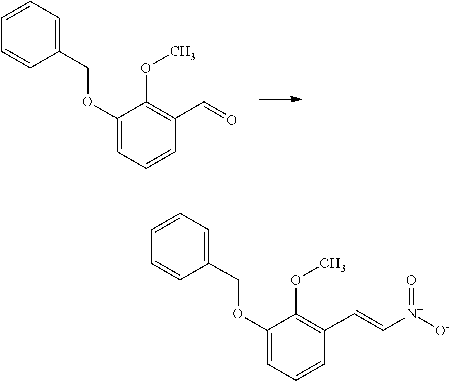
C1(COC2=CC=CC(C=O)=C2OC)=CC=CC=C1.C1(COC2=CC=CC(C=C[N+]([O-])=O)=C2OC)=CC=CC=C1
